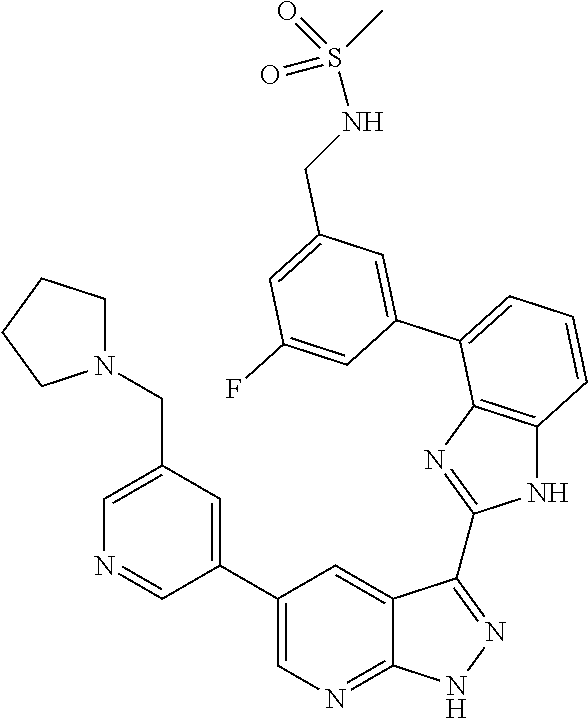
C1=C(CN2CCCC2)C=C(C2=CN=C3C(=C2)C(C2=NC4=C(N2)C=CC=C4C2=CC(CNS(=O)(C)=O)=CC(F)=C2)=NN3)C=N1
